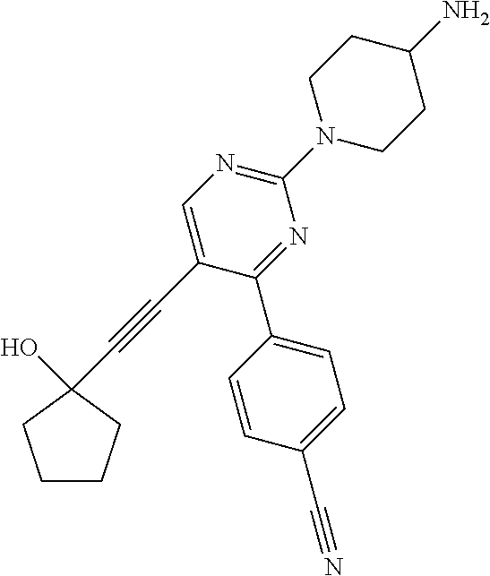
N1=C(N2CCC(N)CC2)N=C(C2=CC=C(C#N)C=C2)C(C#CC2(O)CCCC2)=C1
